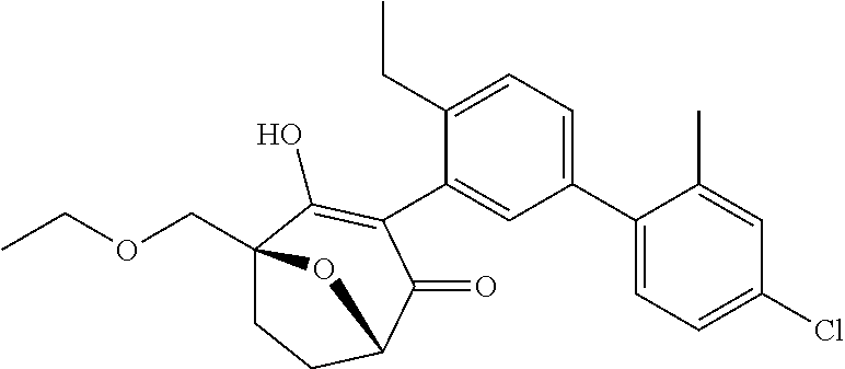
C1(C2=CC=C(CC)C(C3=C(O)C4(COCC)CCC(C3=O)O4)=C2)=CC=C(Cl)C=C1C
